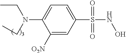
C1([O2N])=CC(S(NO)(=O)=O)=CC=C1N(CC)CC
